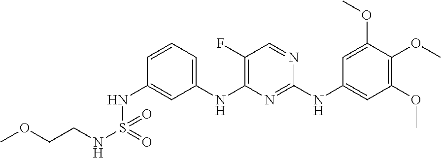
C1=CC=C(NC2=C(F)C=NC(NC3=CC(OC)=C(OC)C(OC)=C3)=N2)C=C1NS(NCCOC)(=O)=O
